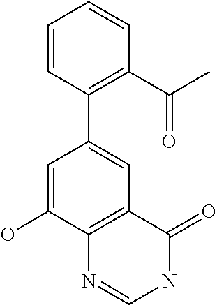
C1=CC(C2=CC3=C(C(O)=C2)N=CNC3=O)=C(C(C)=O)C=C1
